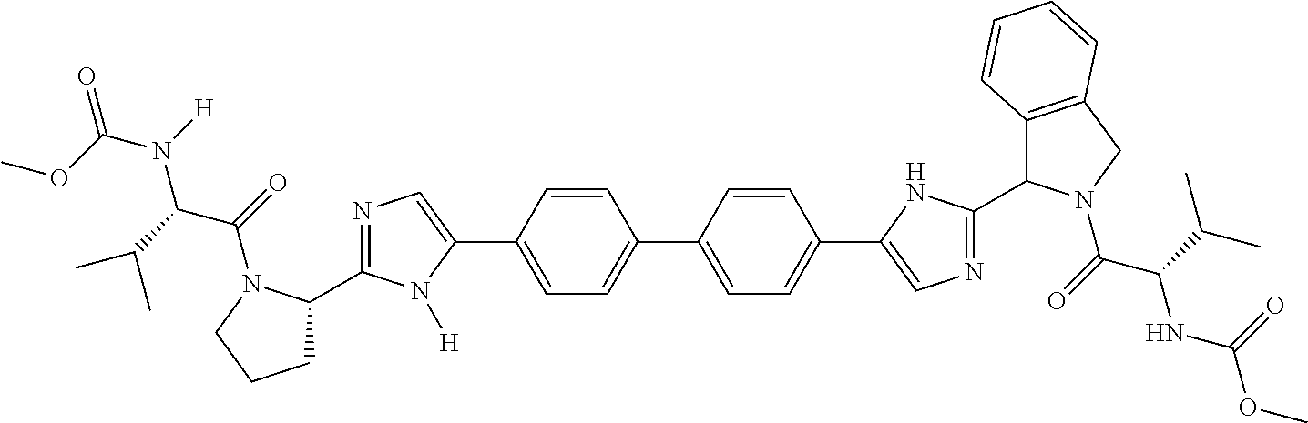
C1=C(C2=CN=C(C3CCCN3C(=O)C(C(C)C)N(C(=O)OC)[H])N2[H])C=CC(C2=CC=C(C3=CN=C(C4C5=C(CN4C(=O)C(C(C)C)NC(OC)=O)C=CC=C5)N3)C=C2)=C1
